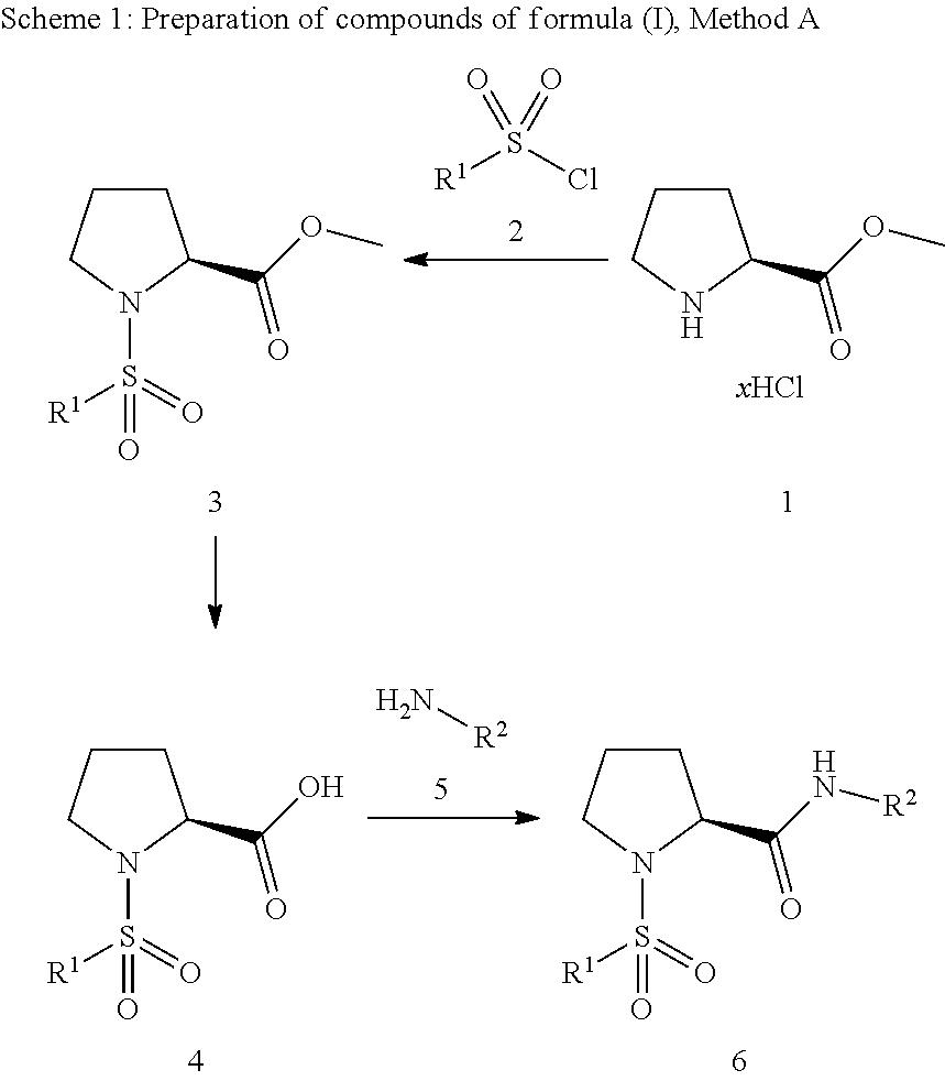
C1CCN(S(=O)([R1])=O)C1C(O)=O.C1CCN(S(=O)([R1])=O)C1C(N[R2])=O.N[R2].[R1]S(Cl)(=O)=O.C1CCN(S(=O)([R1])=O)C1C(OC)=O.C1CCNC1C(OC)=O
